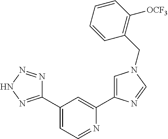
C1(C2=NNN=N2)=CC=NC(C2=CN(CC3=C([OCF3])C=CC=C3)C=N2)=C1
